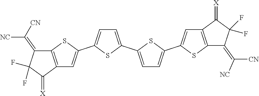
S1C2=C(C=C1C1=CC=C(C3=CC=C(C4=CC5=C(S4)C(=C([NC])[CN])C(F)(F)C5=[X])S3)S1)C(=[X])C(F)(F)C2=C([CN])[NC]
